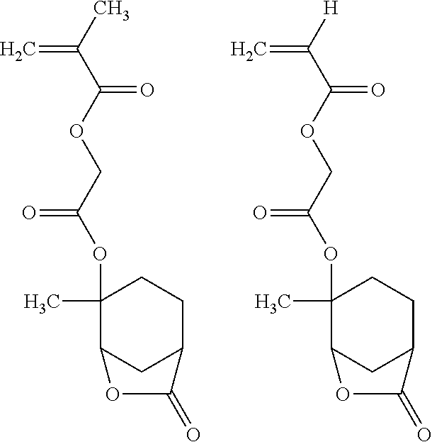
C1(OC(COC(C(C)=C)=O)=O)(C)C2CC(CC1)C(=O)O2.C1(OC(COC(C([H])=C)=O)=O)(C)C2CC(CC1)C(=O)O2
